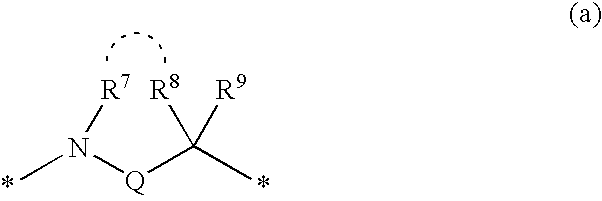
CN([Q]C(C)([R9])[R8])[R7]
